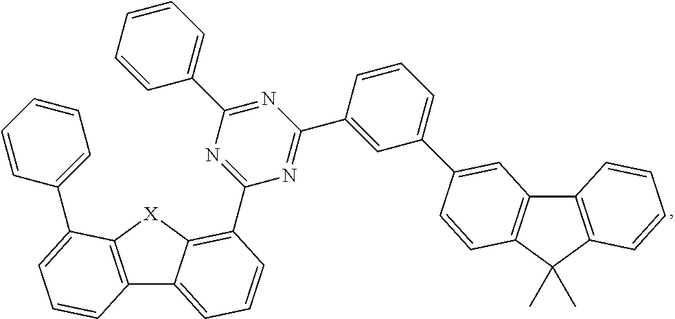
C12=C([X]C3=C(C4=NC(C5=CC=CC=C5)=NC(C5=CC(C6=CC7=C(C(C)(C)C8=C7C=CC=C8)C=C6)=CC=C5)=N4)C=CC=C13)C(C1=CC=CC=C1)=CC=C2
